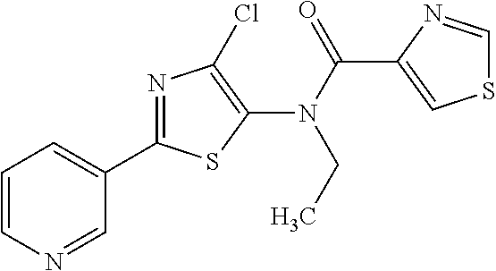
N(C(=O)C1=CSC=N1)(C1=C(Cl)N=C(C2=CC=CN=C2)S1)CC
